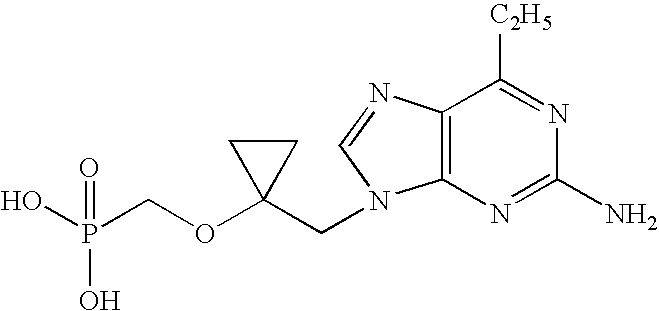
OP(COC1(CN2C3=C(C([C2H5])=NC(N)=N3)N=C2)CC1)(O)=O
